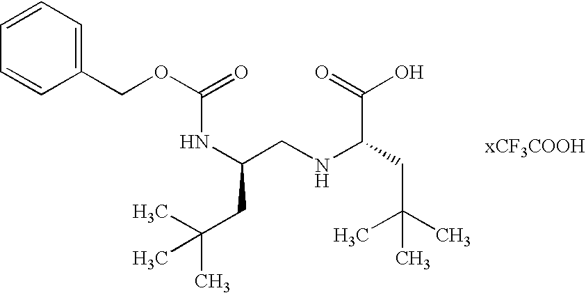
N(C(CNC(CC(C)(C)C)C(=O)O)CC(C)(C)C)C(OCC1=CC=CC=C1)=O
